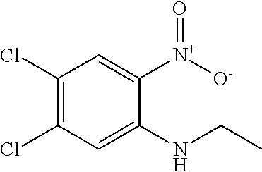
C1(Cl)=C(Cl)C=C(NCC)C([N+]([O-])=O)=C1
